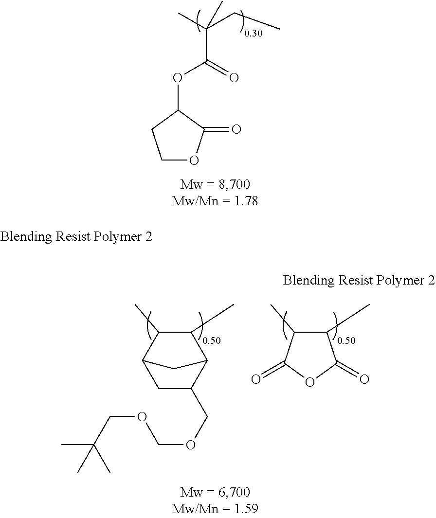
CC(CC)(C(=O)OC1CCOC1=O)C.C1(C)C(C)C(=O)OC1=O.C1(C)C(C)C2CC(COCOCC(C)(C)C)C1C2
